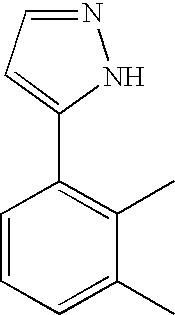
C1=CC=C(C)C(C)=C1C1=CC=NN1
